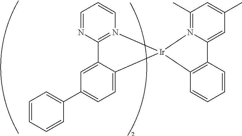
C12=N(C=CC=N1)[Ir]1(C3=CC=C(C4=CC=CC=C4)C=C23)C2=C(C3=CC(C)=CC(C)=N31)C=CC=C2
